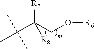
CC(C(CO[R6])([R7])[R8])(C)C
